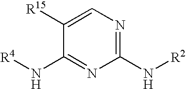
[R4]NC1=NC(N[R2])=NC=C1[R15]
